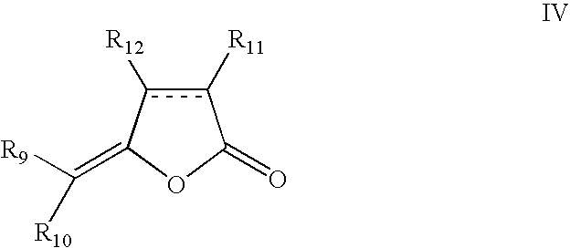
c1([R11])c([R12])C(=C([R9])[R10])OC1=O
